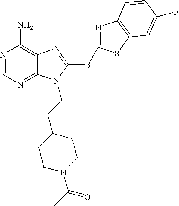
N1=CN=C2C(=C1N)N=C(SC1=NC3=C(S1)C=C(F)C=C3)N2CCC1CCN(C(C)=O)CC1
